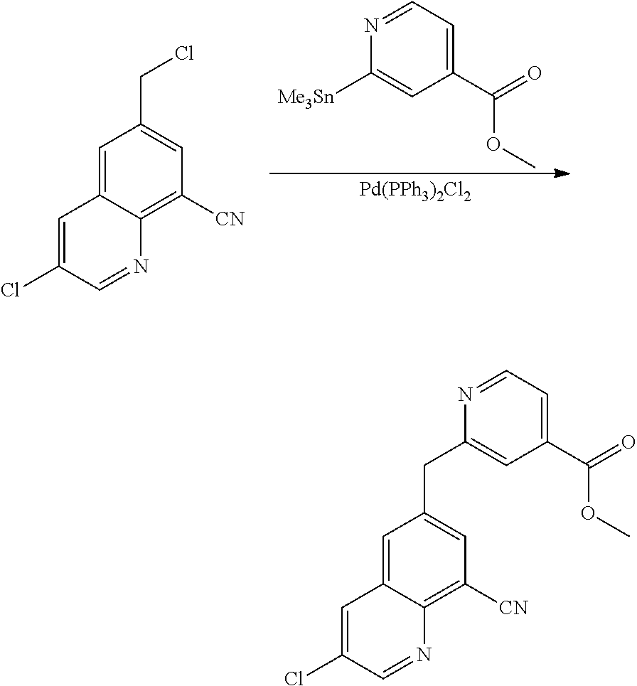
N1=CC=C(C(=O)OC)C=C1[Me3Sn].[Pd(PPh3)2Cl2].C1=C2C(=C([CN])C=C1CCl)N=CC(Cl)=C2.C1=C2C(=C([CN])C=C1CC1=CC(C(=O)OC)=CC=N1)N=CC(Cl)=C2
